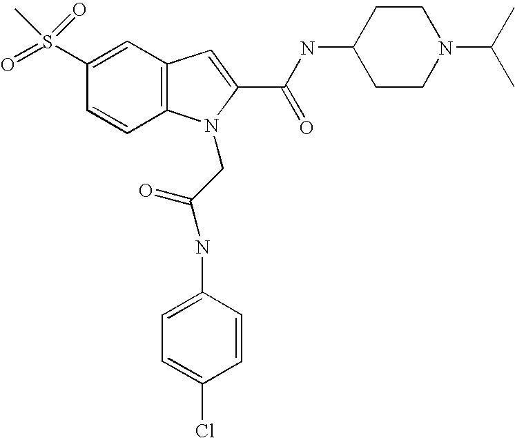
C1(S(=O)(=O)C)=CC2=C(C=C1)N(CC(NC1=CC=C(Cl)C=C1)=O)C(C(NC1CCN(C(C)C)CC1)=O)=C2
